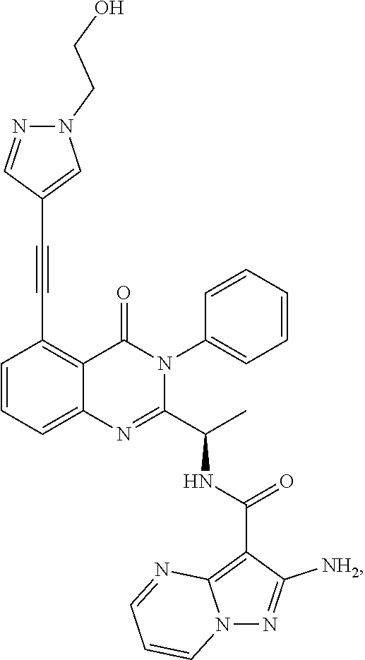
C1=CC=C2C(=C1C#CC1=CN(CCO)N=C1)C(=O)N(C1=CC=CC=C1)C(C(C)NC(=O)C1=C3N(N=C1[NH2])C=CC=N3)=N2
